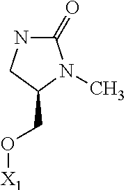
C1(=O)NCC(CO[X1])N1C
